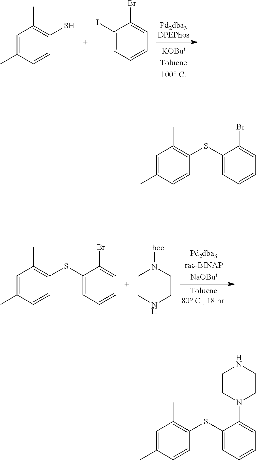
C1=C(C)C=CC(S)=C1C.C1(I)=CC=CC=C1Br.C1CNCCN1[boc].C1=C(C)C=CC(SC2=CC=CC=C2Br)=C1C.C1=C(C)C=CC(SC2=CC=CC=C2Br)=C1C.C1=C(C)C=CC(SC2=CC=CC=C2N2CCNCC2)=C1C
